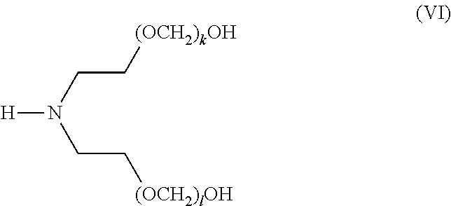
[H]N(CC[(OCH2)kOH])CC[(OCH2)lOH]
